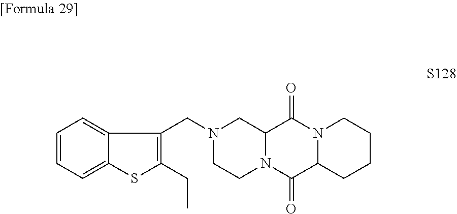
N1(CC2=C(CC)SC3=CC=CC=C23)CCN2C(C1)C(=O)N1C(C2=O)CCCC1
